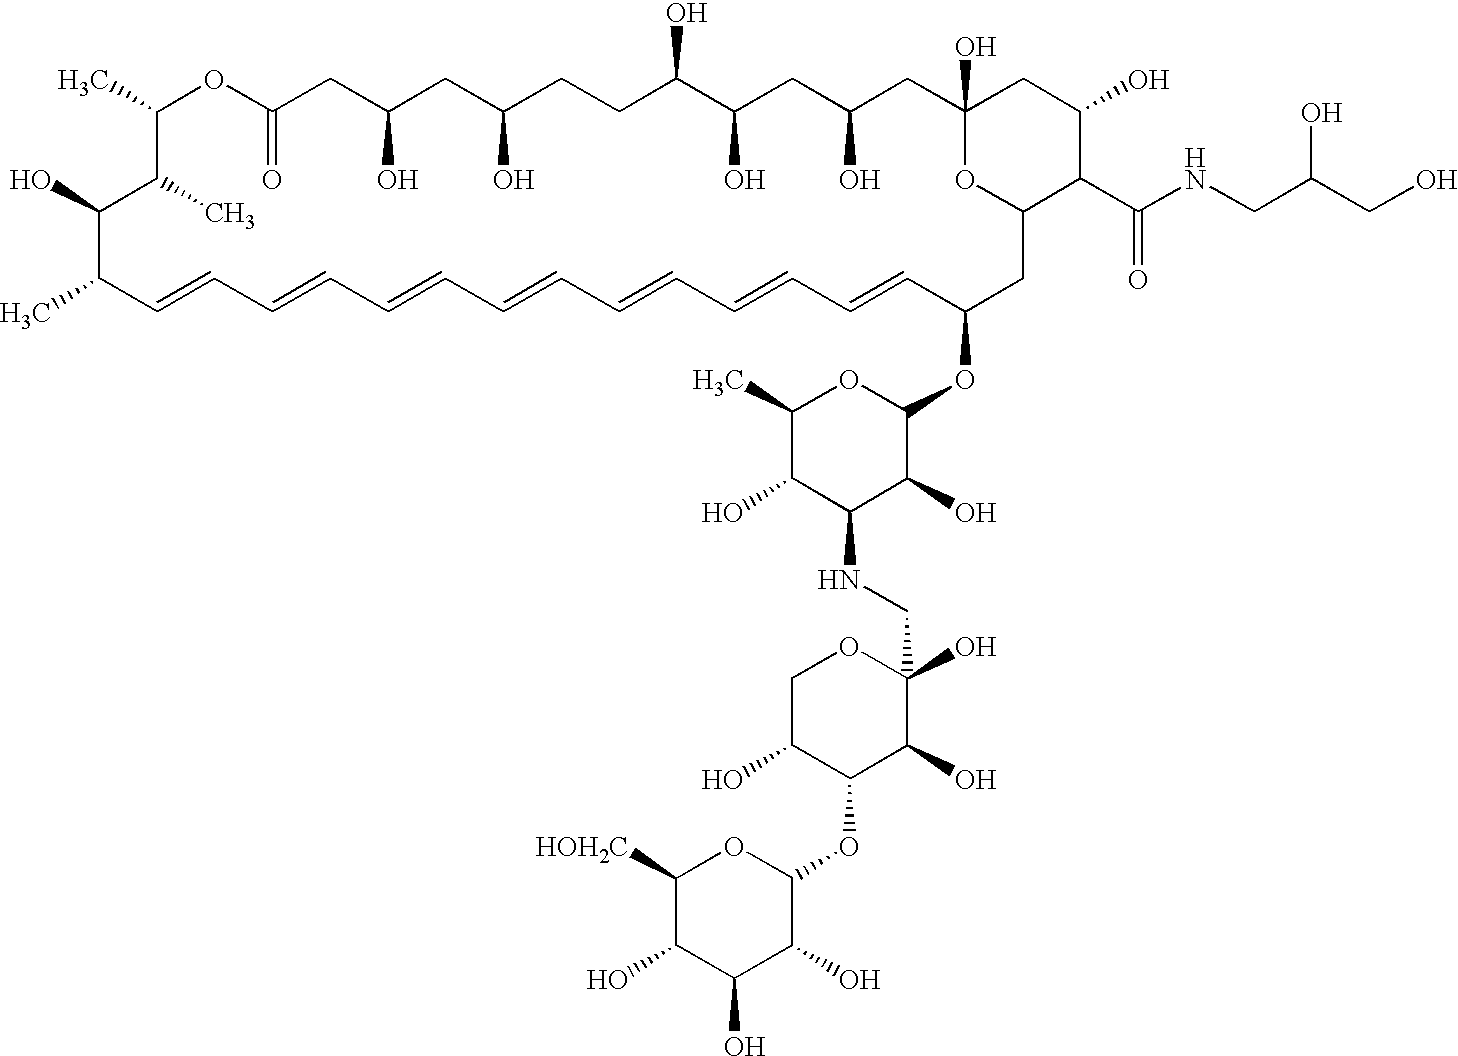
CC1C=CC=CC=CC=CC=CC=CC=CC(OC2OC(C)C(O)C(NCC3(O)OCC(O)C(OC4OC([HOH2C])C(O)C(O)C4O)C3O)C2O)CC2OC(O)(CC(O)CC(O)C(O)CCC(O)CC(O)CC(=O)OC(C)C(C)C1O)CC(O)C2C(NCC(CO)O)=O
